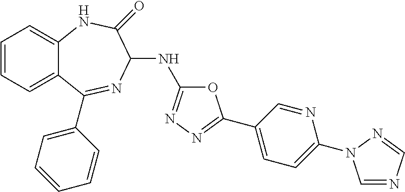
C1=CC=C2C(=C1)NC(=O)C(NC1=NN=C(C3=CC=C(N4C=NC=N4)N=C3)O1)N=C2C1=CC=CC=C1
